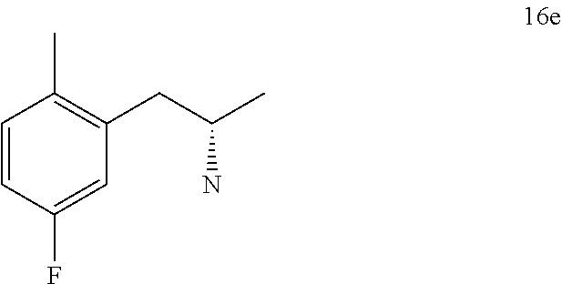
C1=CC(F)=CC(CC(C)N)=C1C
